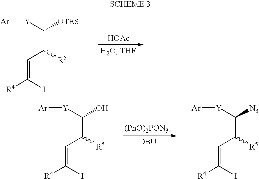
[HOAc].C(C([R5])C=C([R4])I)([Y][Ar])[OTES].[DBU].C(C([R5])C=C([R4])I)([Y][Ar])O.C(C([R5])C=C([R4])I)([Y][Ar])[N3].[(PhO)2PON3]
